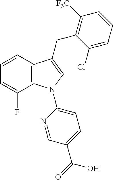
C1=CC2=C(C(F)=C1)N(C1=CC=C(C(=O)O)C=N1)C=C2CC1=C([F3C])C=CC=C1Cl
